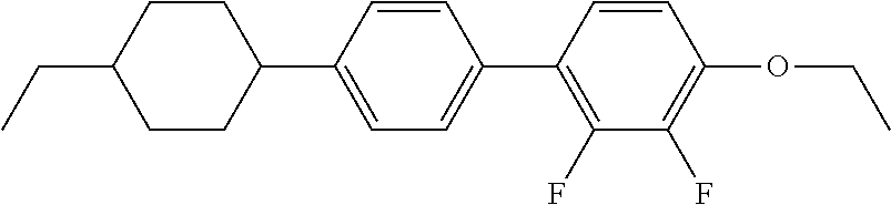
C1(C2=CC=C(C3=C(F)C(F)=C(OCC)C=C3)C=C2)CCC(CC)CC1
